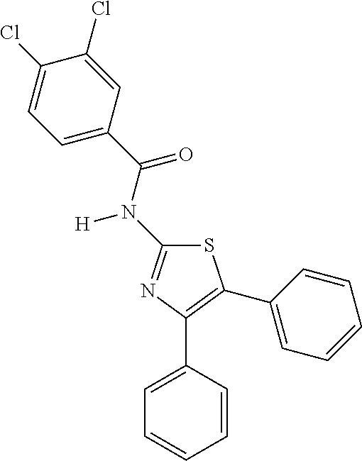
S1C(N(C(C2=CC=C(Cl)C(Cl)=C2)=O)[H])=NC(C2=CC=CC=C2)=C1C1=CC=CC=C1
